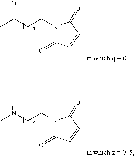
CC(CCN1C(=O)C=CC1=O)=O.CNCCN1C(=O)C=CC1=O
